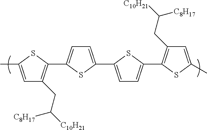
C1=C(C)SC(C2=CC=C(C3=CC=C(C4=C(CC([C8H17])[C10H21])C=C(C)S4)S3)S2)=C1CC([C8H17])[C10H21]
